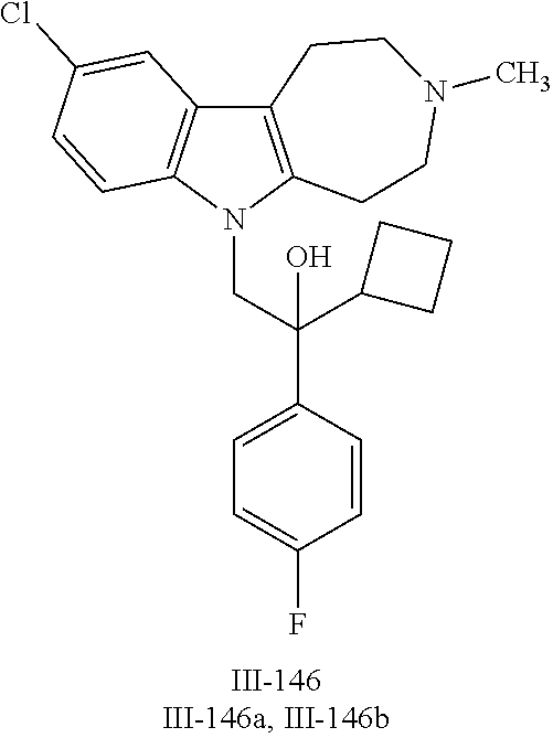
N1(CC(C2=CC=C(F)C=C2)(O)C2CCC2)C2=C(C3=C1C=CC(Cl)=C3)CCN(C)CC2
